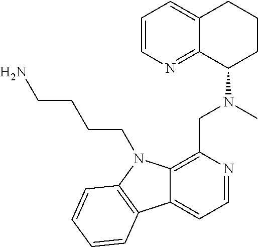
C1=CN=C2C(=C1)CCCC2N(CC1=C2C(=CC=N1)C1=C(N2CCCCN)C=CC=C1)C
